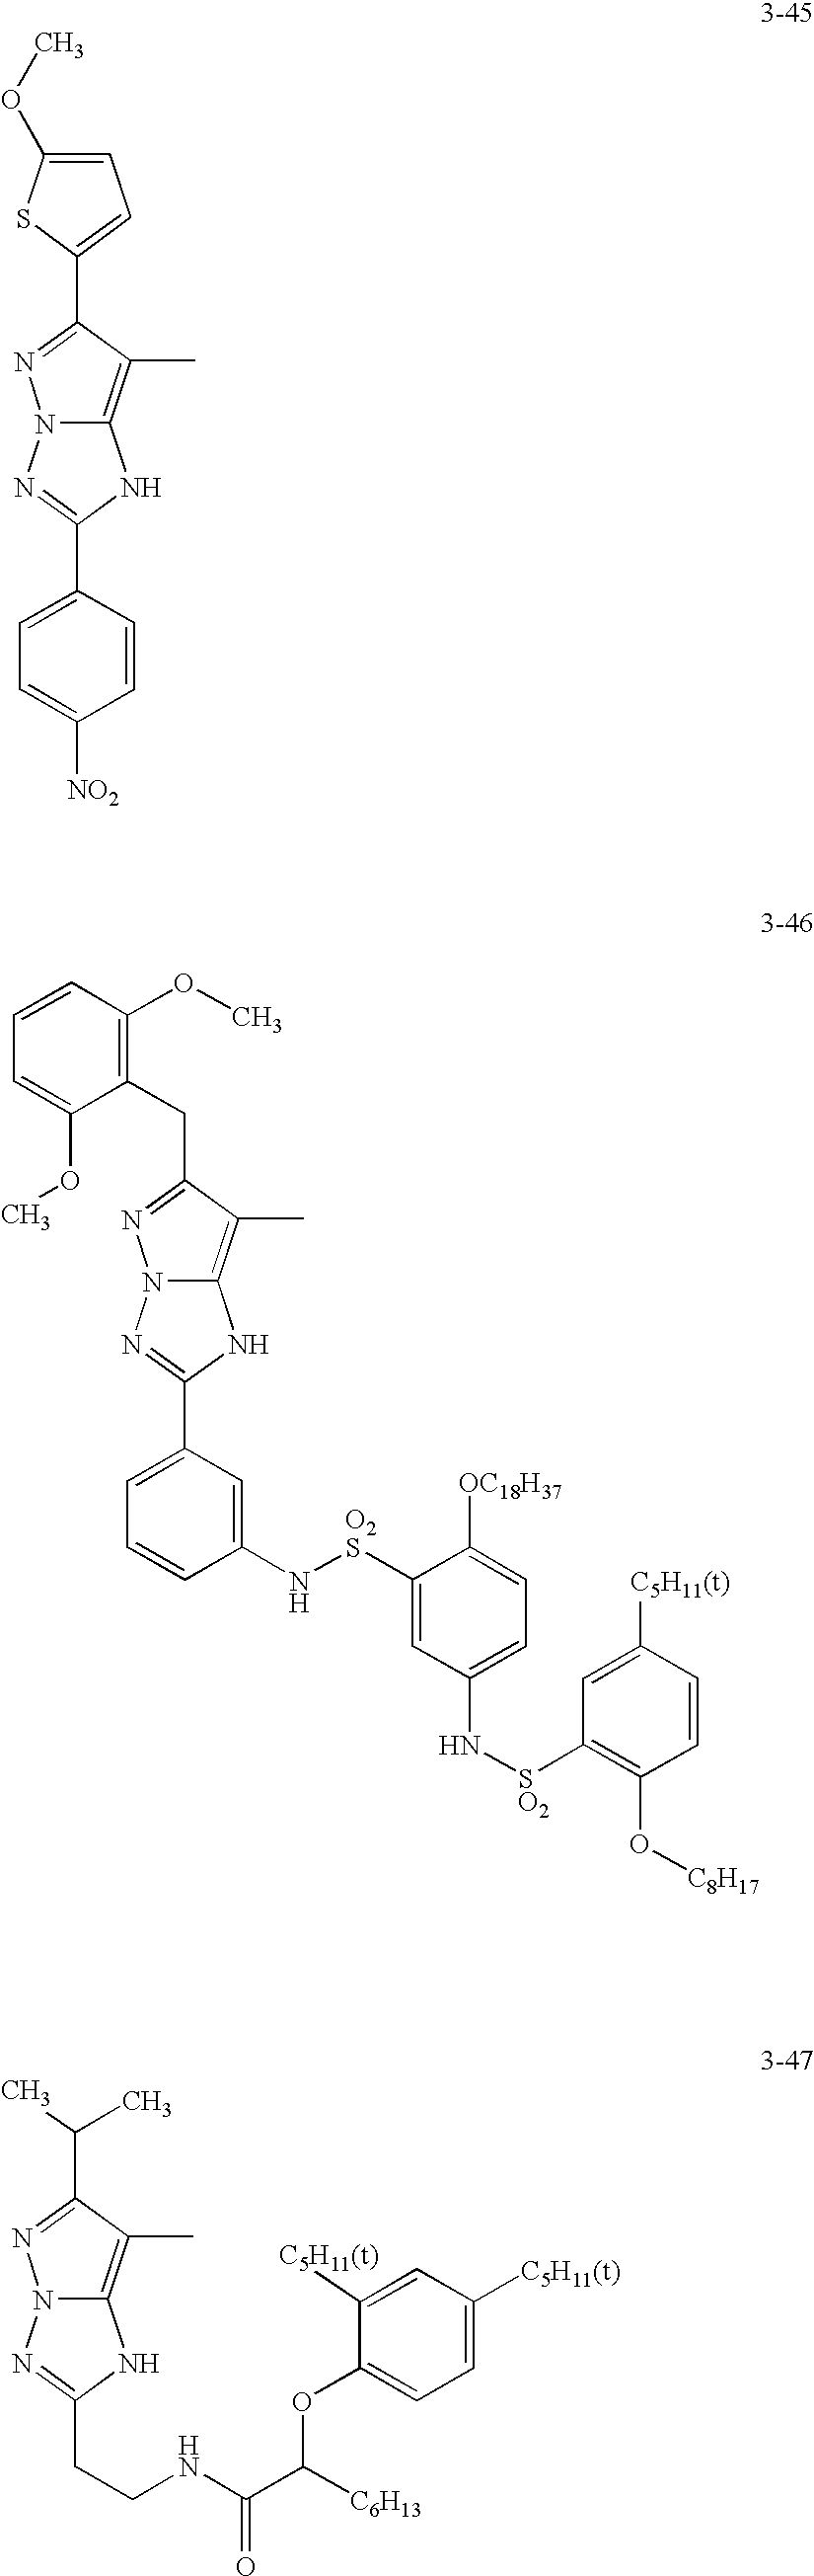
C12=C(C)C(C3=CC=C(OC)S3)=NN1N=C(C1=CC=C([NO2])C=C1)N2.C1=CC(OC)=C(CC2=NN3C(=C2C)NC(C2=CC=CC(N[O2S]C4=CC(N[SO2]C5=C(O[C8H17])C=CC([C5H11(t)])=C5)=CC=C4[OC18H37])=C2)=N3)C(OC)=C1.CC(C1=NN2C(=C1C)NC(CCNC(C([C6H13])OC1=CC=C([C5H11(t)])C=C1[C5H11(t)])=O)=N2)C
